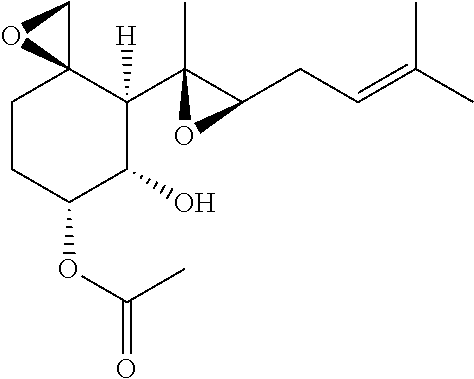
C1CC(OC(=O)C)C(O)C(C2(C)C(CC=C(C)C)O2)([H])C12CO2
